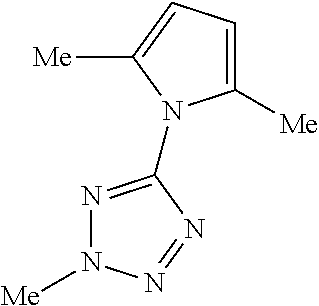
C1([Me])=CC=C([Me])N1C1=NN([Me])N=N1
